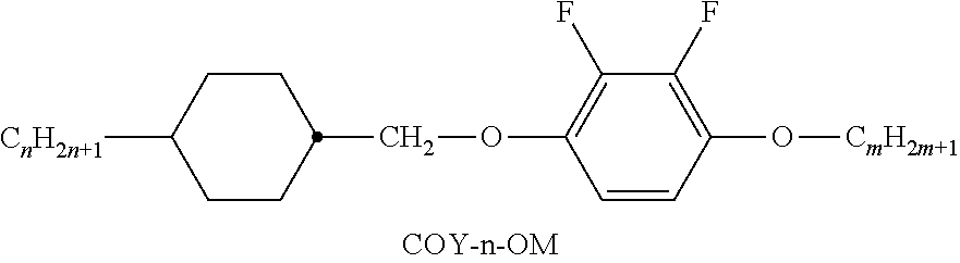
C(C1CCC([CnH2n+1])CC1)OC1=C(F)C(F)=C(O[CmH2m+1])C=C1
